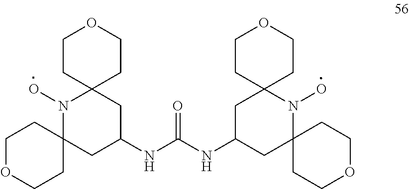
C1CC2(CCO1)N(O)C1(CC(NC(NC3CC4(N(O)C5(C3)CCOCC5)CCOCC4)=O)C2)CCOCC1
